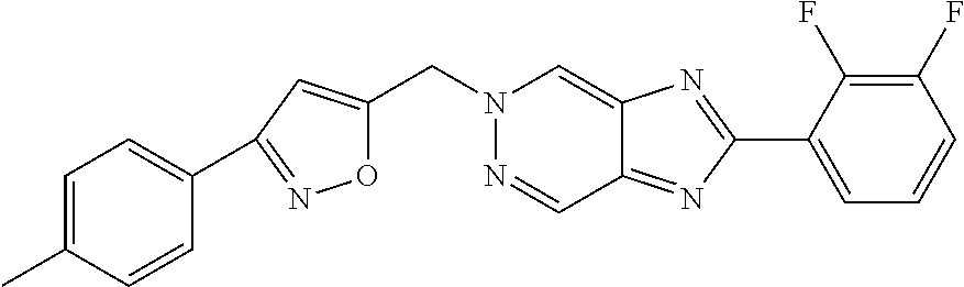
O1C(CN2N=CC3=NC(C4=CC=CC(F)=C4F)=NC3=C2)=CC(C2=CC=C(C)C=C2)=N1
